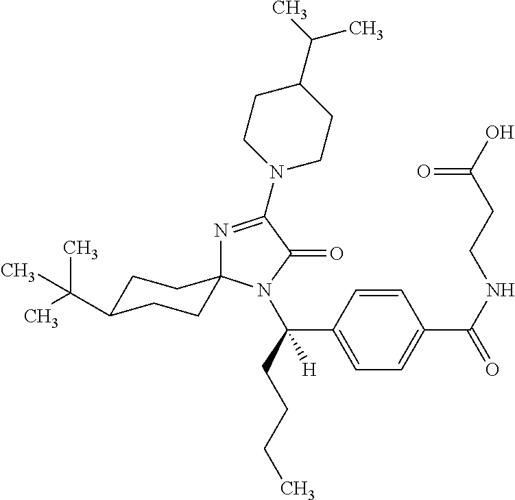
C1=CC(C(CCCC)([H])N2C(=O)C(N3CCC(C(C)C)CC3)=NC23CCC(C(C)(C)C)CC3)=CC=C1C(NCCC(O)=O)=O
